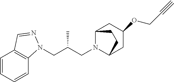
C(C(CN1C2CC(OCC#C)CC1CC2)C)N1C2=C(C=CC=C2)C=N1
